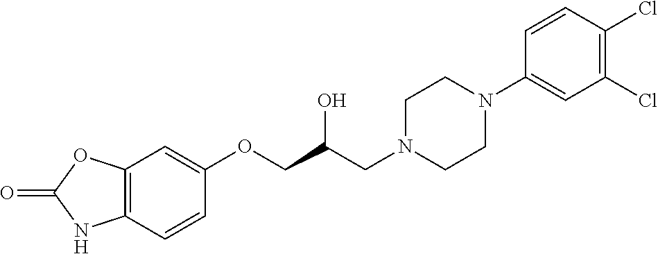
C12=C(C=CC(OCC(CN3CCN(C4=CC(Cl)=C(Cl)C=C4)CC3)O)=C1)NC(=O)O2
